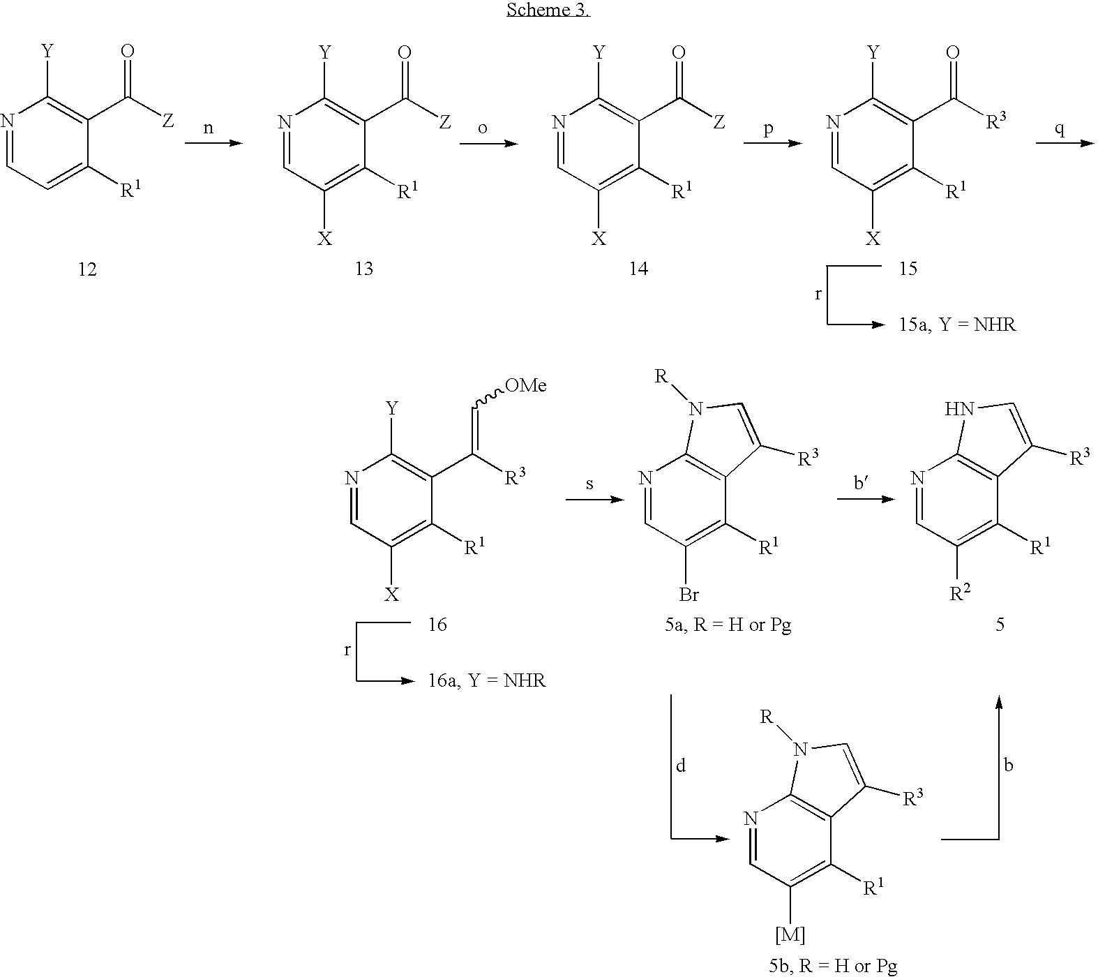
N1=CC([X])=C([R1])C(C([R3])=O)=C1[Y].N1=CC=C([R1])C(C([Z])=O)=C1[Y].N1=CC([X])=C([R1])C(C([Z])=O)=C1[Y].N1=CC([X])=C([R1])C(C([Z])=O)=C1[Y].N1=CC([X])=C([R1])C(C([R3])=C[OMe])=C1[Y].N1=CC(Br)=C([R1])C2=C1N([R])C=C2[R3].N1=CC([R2])=C([R1])C2=C1NC=C2[R3].N1=CC([[M]])=C([R1])C2=C1N([R])C=C2[R3]
